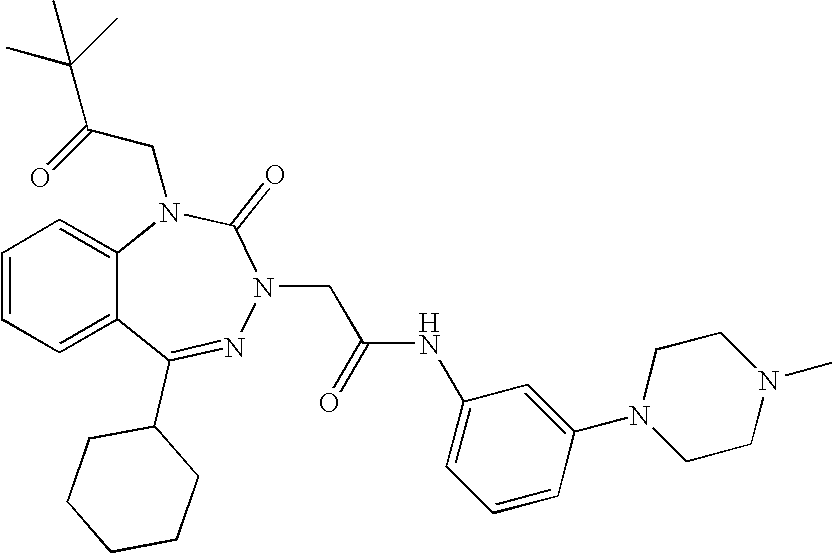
C1=CC=C2C(=C1)N(CC(C(C)(C)C)=O)C(=O)N(CC(NC1=CC=CC(N3CCN(C)CC3)=C1)=O)N=C2C1CCCCC1
